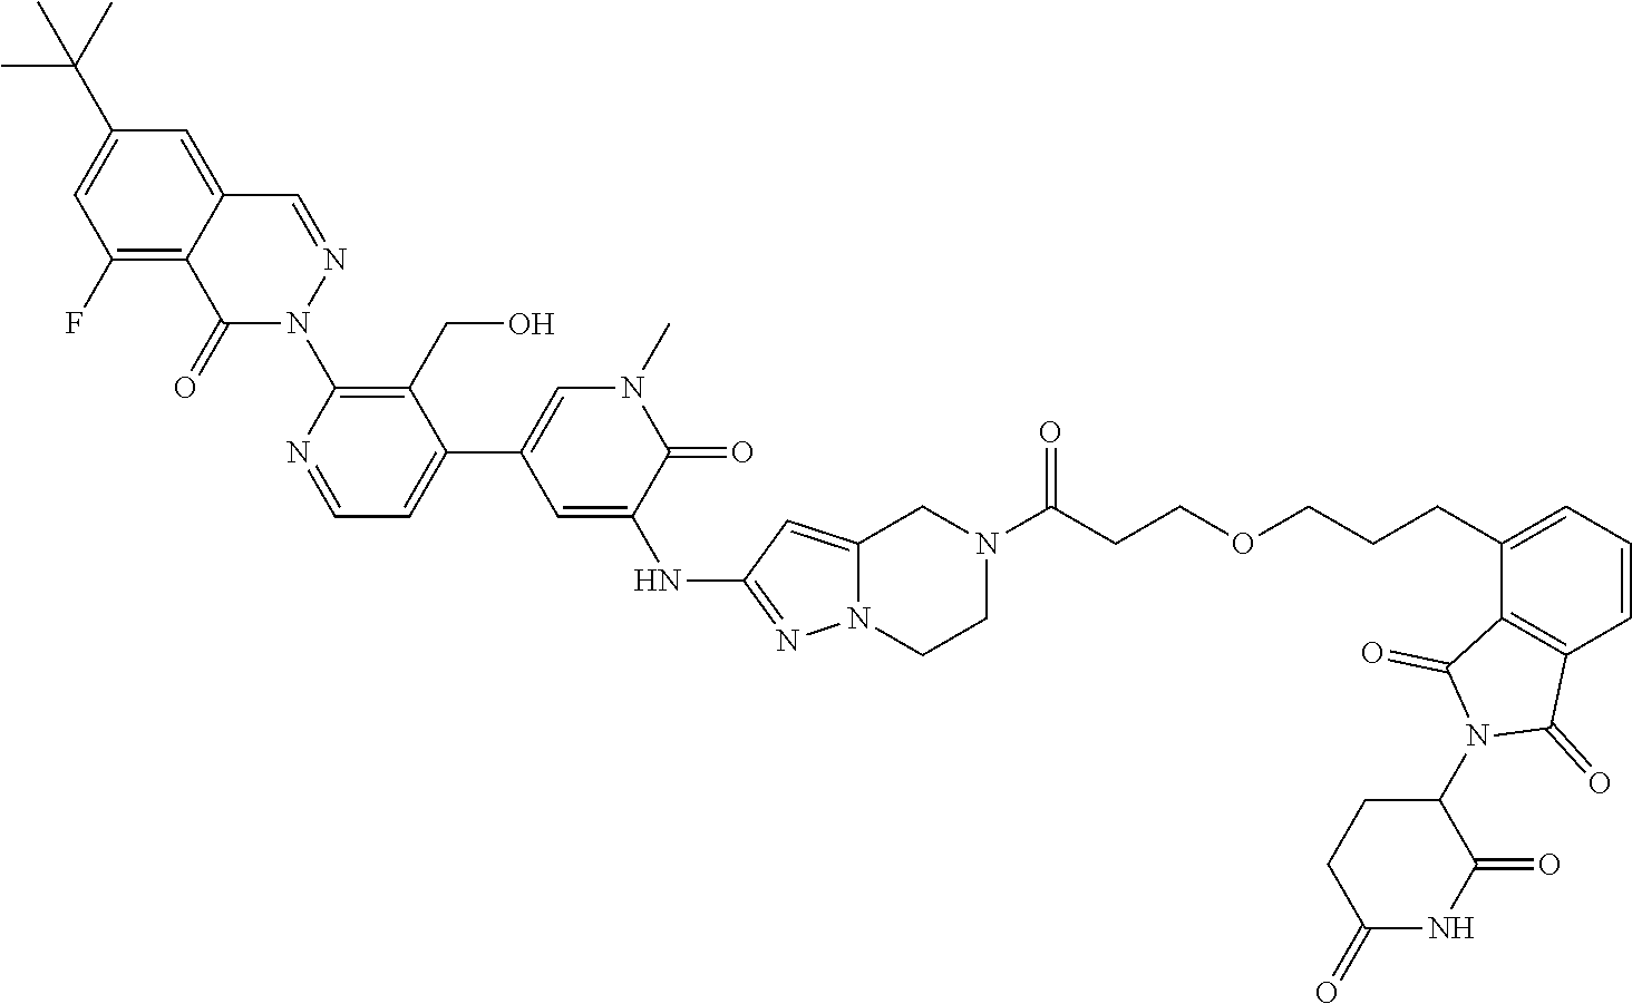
C1CN2C(=CC(NC3=CC(C4=CC=NC(N5N=CC6=CC(C(C)(C)C)=CC(F)=C6C5=O)=C4CO)=CN(C)C3=O)=N2)CN1C(CCOCCCC1=CC=CC2=C1C(=O)N(C1CCC(=O)NC1=O)C2=O)=O
